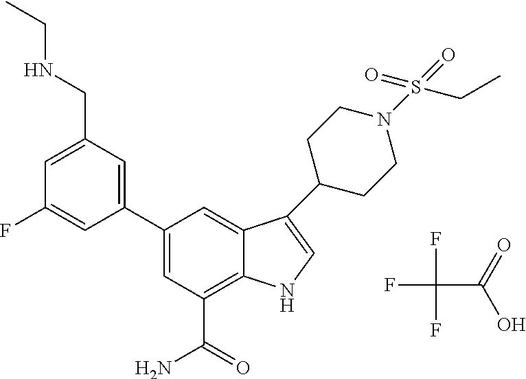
FC(C(=O)O)(F)F.C1=C(CNCC)C=C(C2=CC(C(=O)N)=C3C(=C2)C(C2CCN(S(CC)(=O)=O)CC2)=CN3)C=C1F
